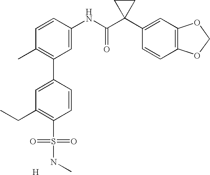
C1=CC(NC(C2(C3=CC4=C(C=C3)OCO4)CC2)=O)=CC(C2=CC(CC)=C(S(=O)(=O)NC)C=C2)=C1C.[H]
